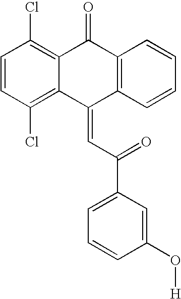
C12=C(Cl)C=CC(Cl)=C1C(=CC(=O)C1=CC=CC(O[H])=C1)C1=C(C2=O)C=CC=C1
